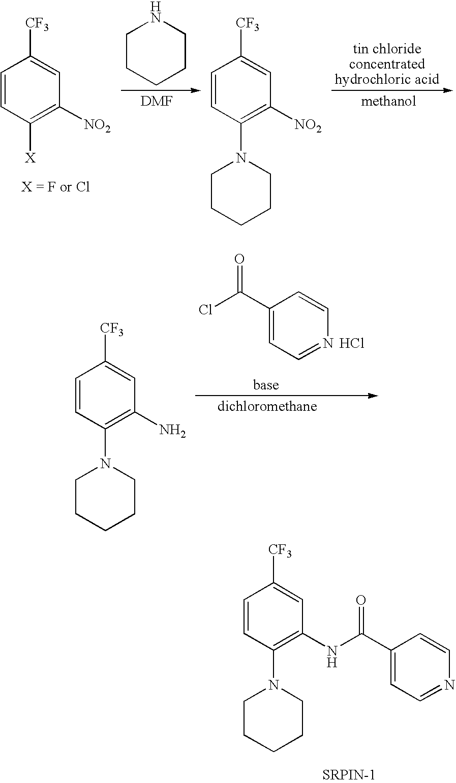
C1=CC([X])=C([NO2])C=C1[CF3].C1CCCCN1.C1=CC(N2CCCCC2)=C([NO2])C=C1[CF3].C1=CC(N2CCCCC2)=C(NC(C2=CC=NC=C2)=O)C=C1[CF3].C1(C(Cl)=O)=CC=NC=C1.C1=CC(N2CCCCC2)=C(N)C=C1[CF3].Cl
